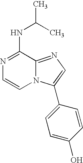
N1=C(NC(C)C)C2=NC=C(C3=CC=C(O)C=C3)N2C=C1
